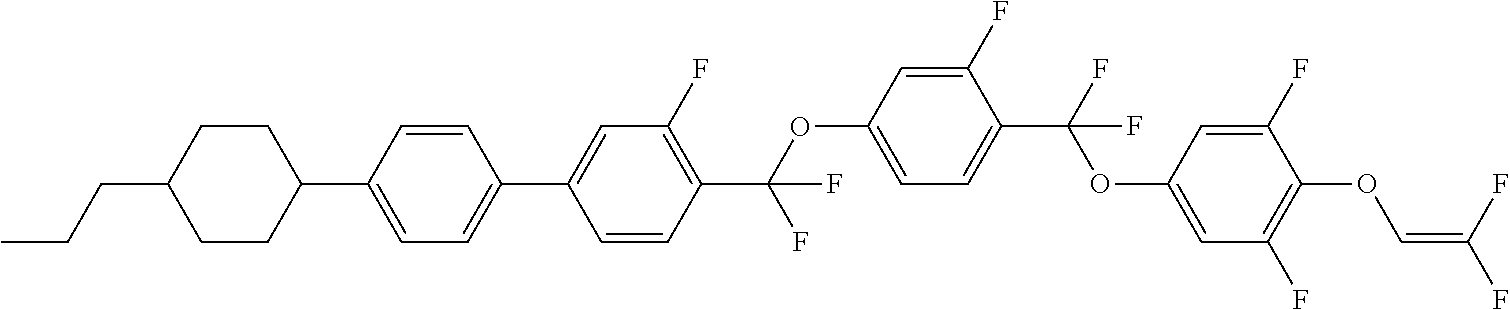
C1CC(C2=CC=C(C3=CC(F)=C(C(OC4=CC=C(C(F)(OC5=CC(F)=C(OC=C(F)F)C(F)=C5)F)C(F)=C4)(F)F)C=C3)C=C2)CCC1CCC
